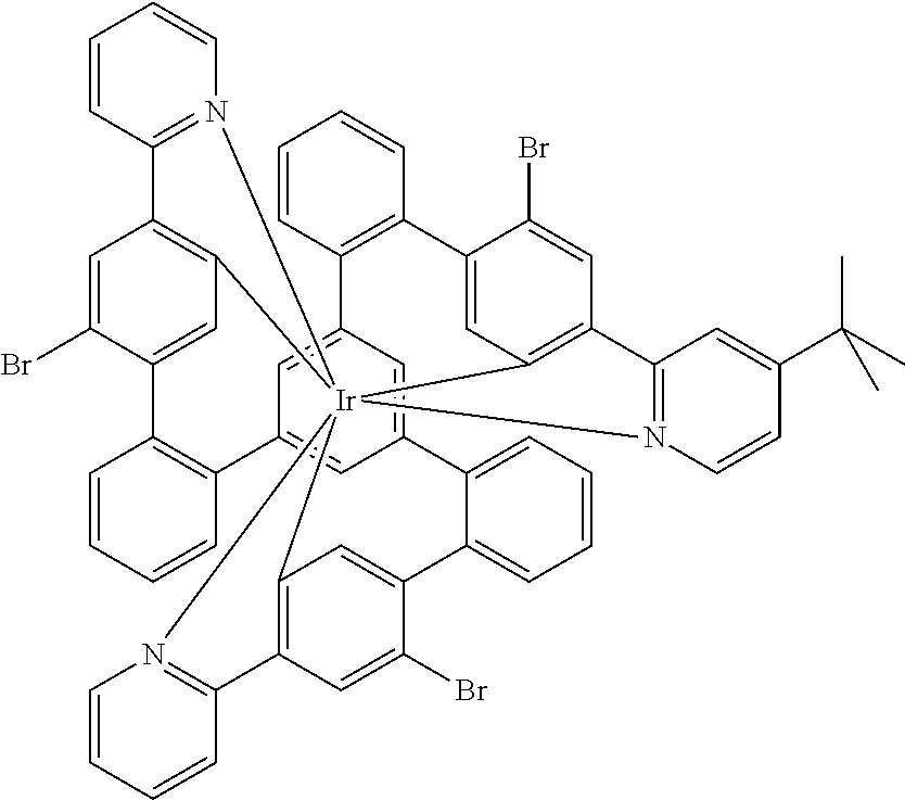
C12=C3C=C(Br)C(=C1)C1=CC=CC=C1C1=CC4=CC(=C1)C1=C(C=CC=C1)C1=CC5=C(C=C1Br)C1=N([Ir]256(C2=C(C=C(Br)C(=C2)C2=C4C=CC=C2)C2=N6C=CC(C(C)(C)C)=C2)N2=C3C=CC=C2)C=CC=C1
